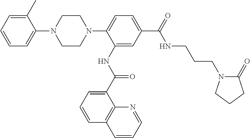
C1=CC=C(C)C(N2CCN(C3=CC=C(C(=O)NCCCN4C(=O)CCC4)C=C3NC(C3=CC=CC4=C3N=CC=C4)=O)CC2)=C1
